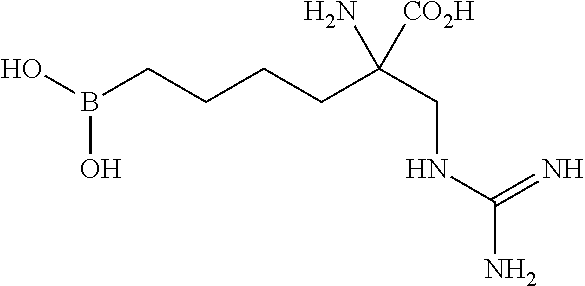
OB(CCCCC(CNC(N)=N)(N)[CO2H])O
